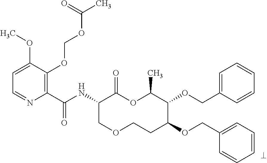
C1(C(NC2COCCC(OCC3=CC=CC=C3)C(OCC3=CC=CC=C3)C(C)OC2=O)=O)=C(OCOC(C)=O)C(OC)=CC=N1
